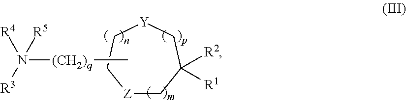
N([(CH2)q]C)([R3])([R4])[R5].[Z]1CC([R2])([R1])C[Y]CC1
